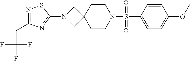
C1=C(S(N2CCC3(CC2)CN(C2=NC(CC(F)(F)F)=NS2)C3)(=O)=O)C=CC(OC)=C1
